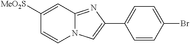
C1([MeO2S])=CC2=NC(C3=CC=C(Br)C=C3)=CN2C=C1
